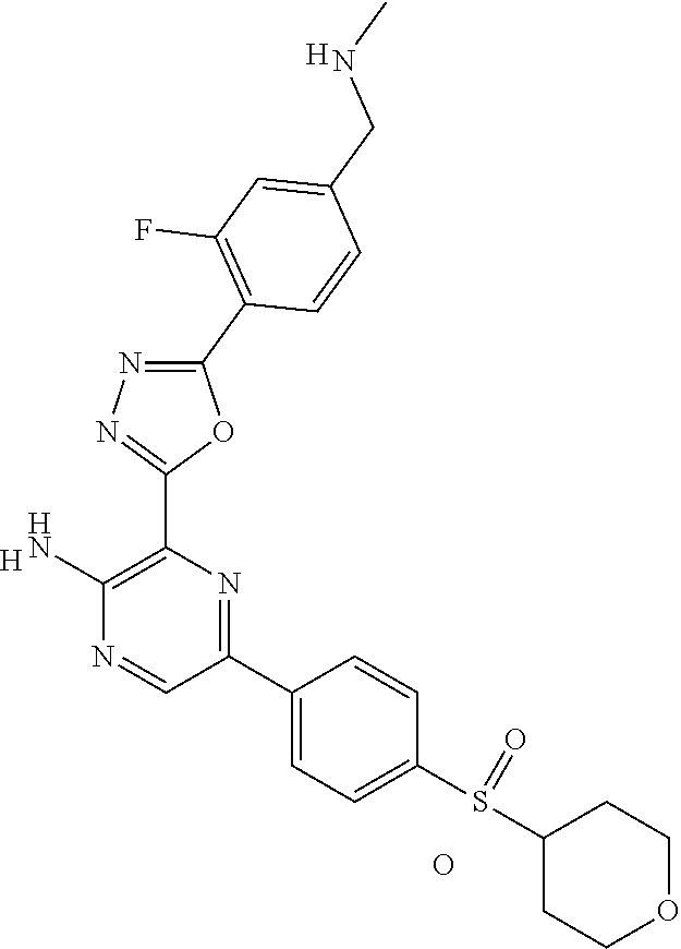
[H].C1(N)=C(C2=NN=C(C3=C(F)C=C(CNC)C=C3)O2)N=C(C2=CC=C(S(=O)C3CCOCC3)C=C2)C=N1.O.[H]
